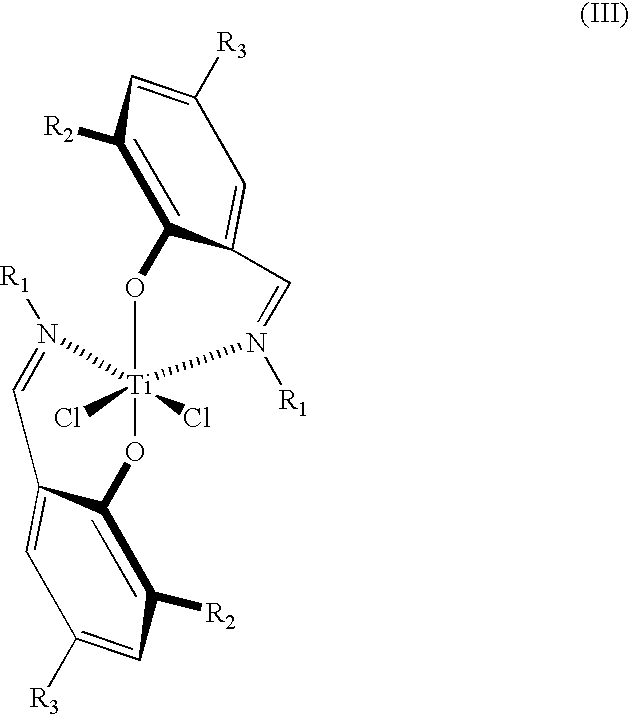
C1([R2])=C2C(=CC([R3])=C1)C=N([R1])[Ti]1(Cl)(Cl)(O2)OC2=C([R2])C=C([R3])C=C2C=N1[R1]
